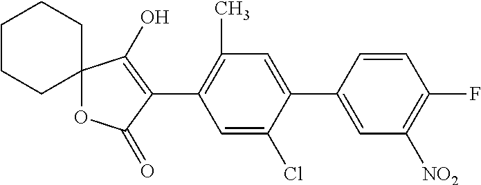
C12(OC(=O)C(C3=C(C)C=C(C4=CC([NO2])=C(F)C=C4)C(Cl)=C3)=C1O)CCCCC2
